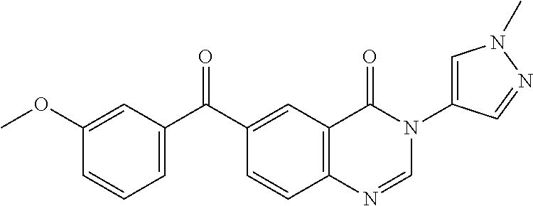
O=C(C1=CC=CC(OC)=C1)C1=CC2=C(C=C1)N=CN(C1=CN(C)N=C1)C2=O
